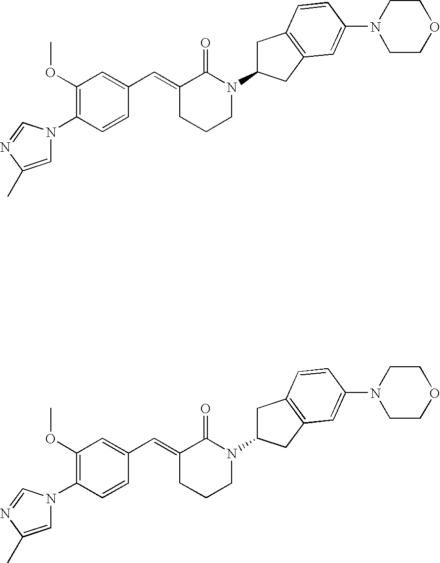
C1=CC(N2C=C(C)N=C2)=C(OC)C=C1C=C1CCCN(C2CC3=C(C2)C=C(N2CCOCC2)C=C3)C1=O.C1=CC(N2C=C(C)N=C2)=C(OC)C=C1C=C1CCCN(C2CC3=C(C2)C=C(N2CCOCC2)C=C3)C1=O
